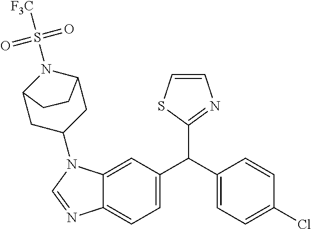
C1(Cl)=CC=C(C(C2=CC=C3C(=C2)N(C2CC4N(S(=O)([F3C])=O)C(C2)CC4)C=N3)C2=NC=CS2)C=C1
